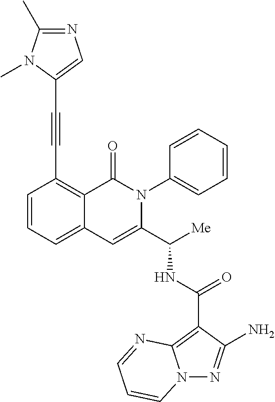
N12N=C(N)C(C(NC(C3=CC4=CC=CC(C#CC5=CN=C(C)N5C)=C4C(=O)N3C3=CC=CC=C3)[Me])=O)=C1N=CC=C2
